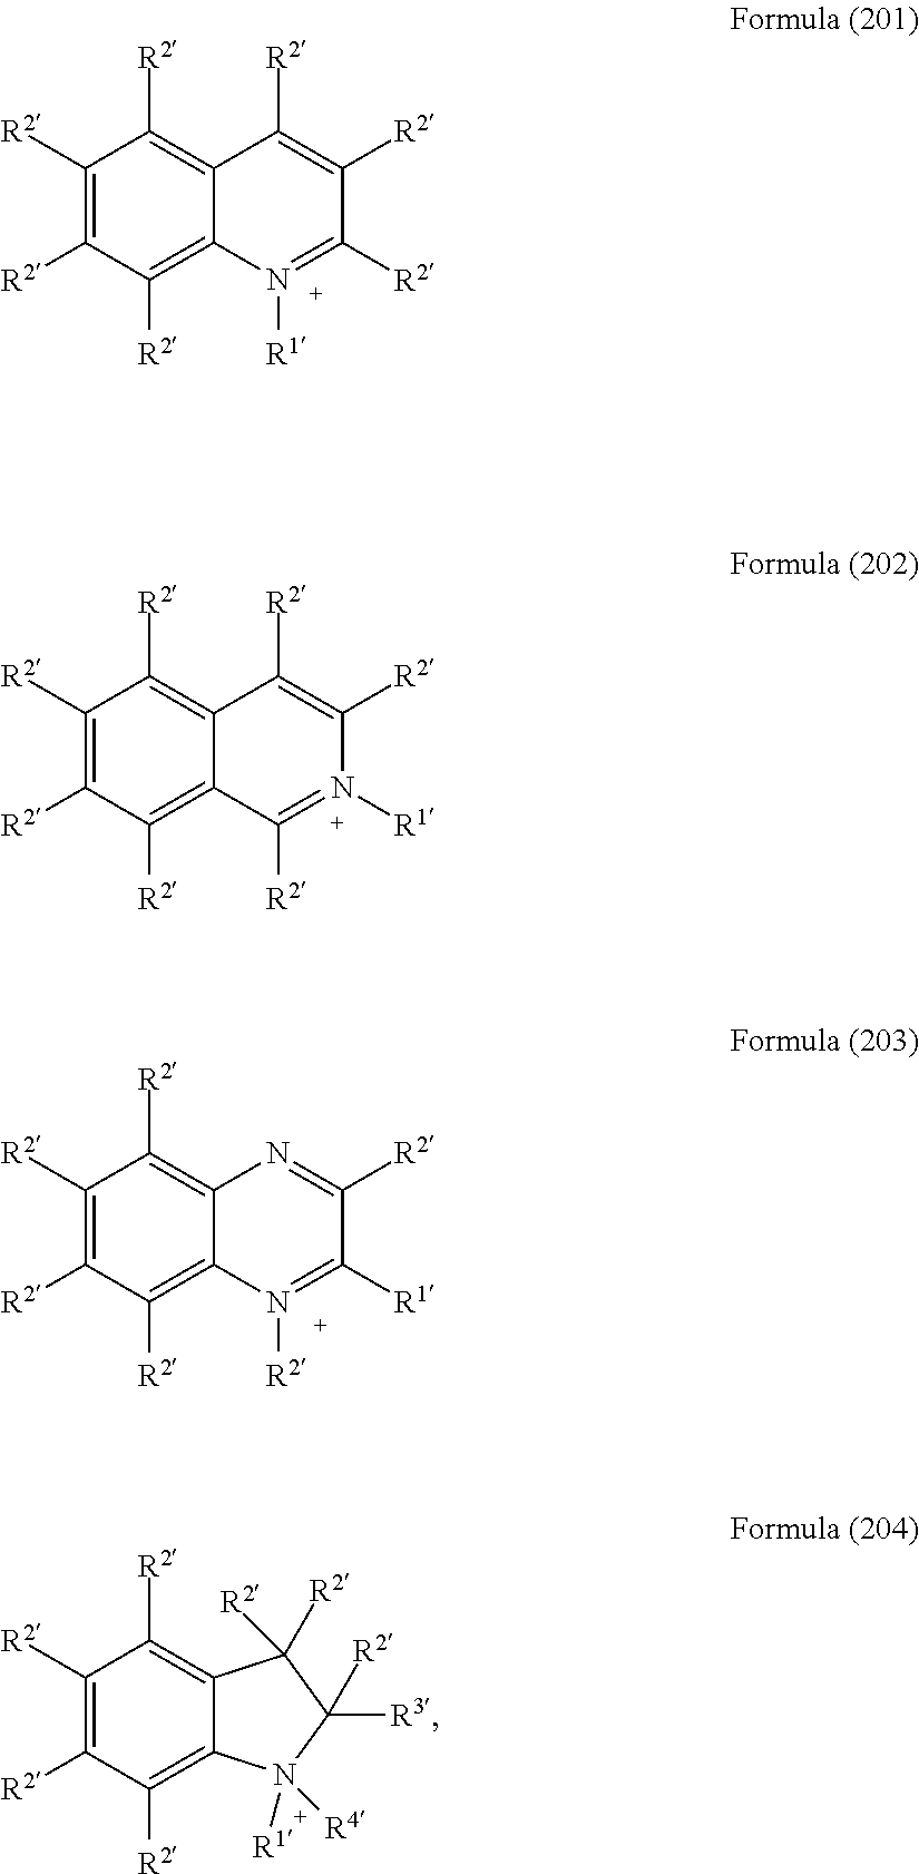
C1([R2])=C([R2])C([R2])=C2C(=C1[R2])C([R2])([R2])C([R3])([R2])N2([R4])[R1].C1([R2])=C([R2])C([R2])=C2C(=C1[R2])N=C([R2])C([R1])=N2[R2].C1([R2])=C([R2])C([R2])=C2C(=C1[R2])C([R2])=C([R2])C([R2])=N2[R1].C1([R2])=C([R2])C([R2])=C2C(=C1[R2])C([R2])=C([R2])N([R1])=C2[R2]
